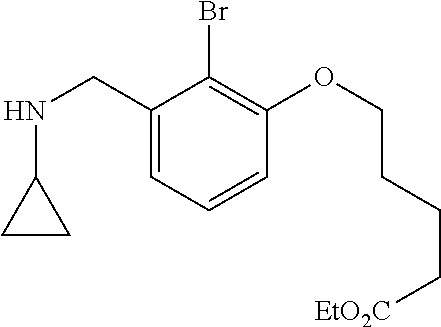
C1(CNC2CC2)=CC=CC(OCCCC[EtO2C])=C1Br
